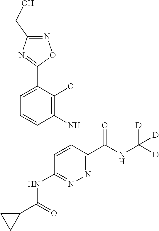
C1=C(C2=NC(CO)=NO2)C(OC)=C(NC2=CC(NC(C3CC3)=O)=NN=C2C(NC([D])([D])[D])=O)C=C1
